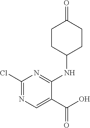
C1(Cl)=NC=C(C(O)=O)C(NC2CCC(=O)CC2)=N1
